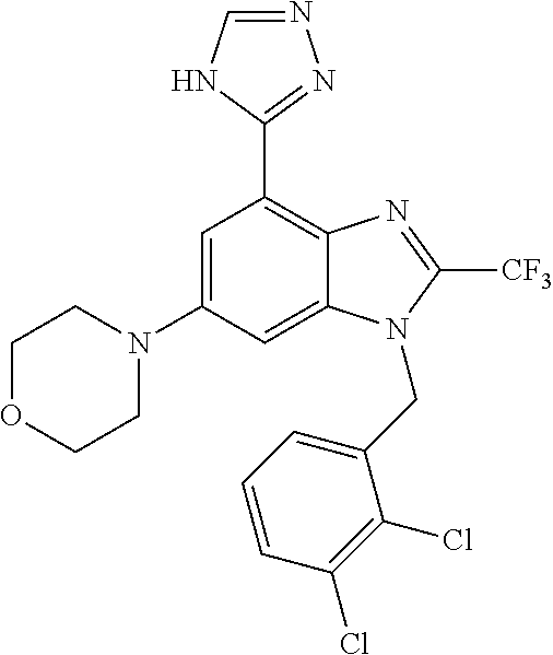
C1=C(N2CCOCC2)C=C2C(=C1C1=NN=CN1)N=C([CF3])N2CC1=CC=CC(Cl)=C1Cl
